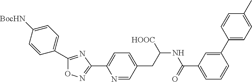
C1=CC(C2=NC(C3=CC=C(CC(NC(=O)C4=CC=CC(C5=CC=C(C)C=C5)=C4)[HOOC])C=N3)=NO2)=CC=C1[BocHN]
